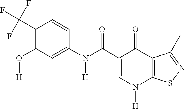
C1=C(C(=O)N(C2=CC(O[H])=C(C(F)(F)F)C=C2)[H])C(=O)C2=C(N1[H])SN=C2C
